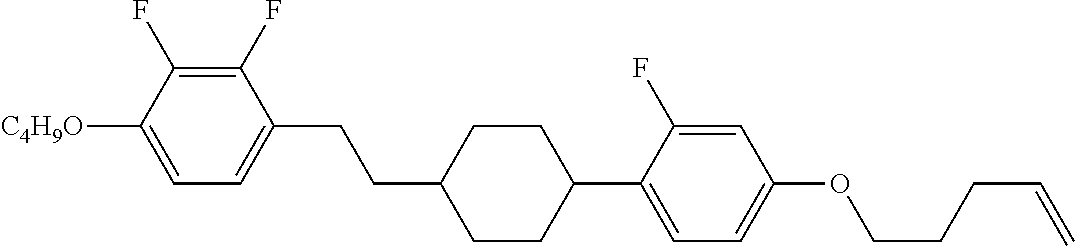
C1(F)=C(F)C([C4H9O])=CC=C1CCC1CCC(C2=CC=C(OCCCC=C)C=C2F)CC1
